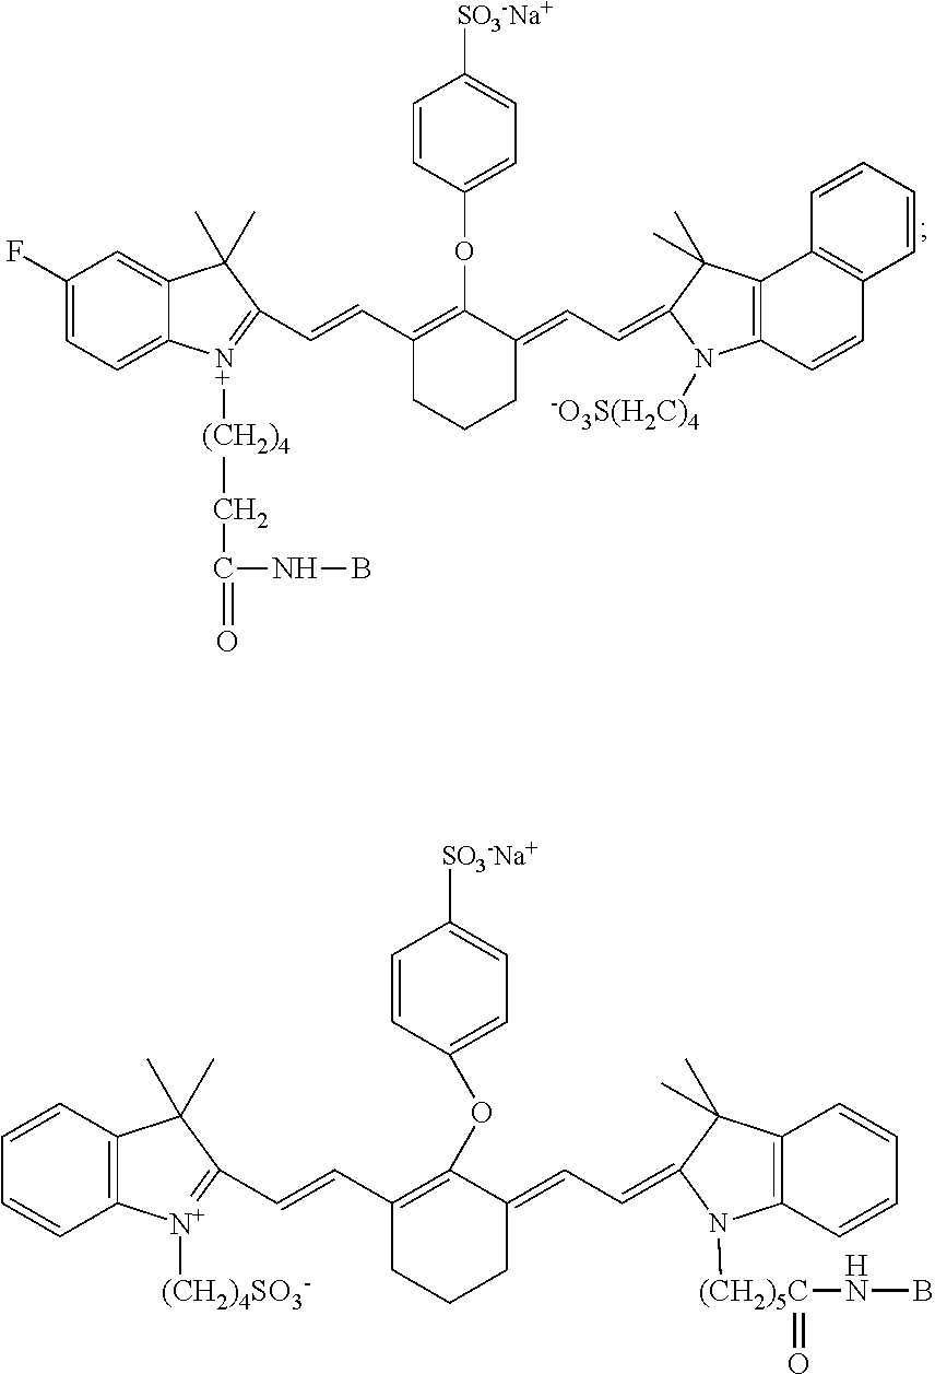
C1=CC(OC2=C(C=CC3=[N+]([(CH2)4]CC(NB)=O)C4=CC=C(F)C=C4C3(C)C)CCCC2=CC=C2C(C)(C)C3=C(C=CC4=C3C=CC=C4)N2[-O3S(H2C)4])=CC=C1[SO3-Na+].C1=CC(OC2=C(C=CC3=[N+]([(CH2)4SO3-])C4=C(C=CC=C4)C3(C)C)CCCC2=CC=C2C(C)(C)C3=C(C=CC=C3)N2[(CH2)5C](NB)=O)=CC=C1[SO3-Na+]
